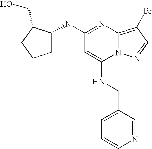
C1(N(C2=NC3=C(Br)C=NN3C(NCC3=CC=CN=C3)=C2)C)CCCC1CO
